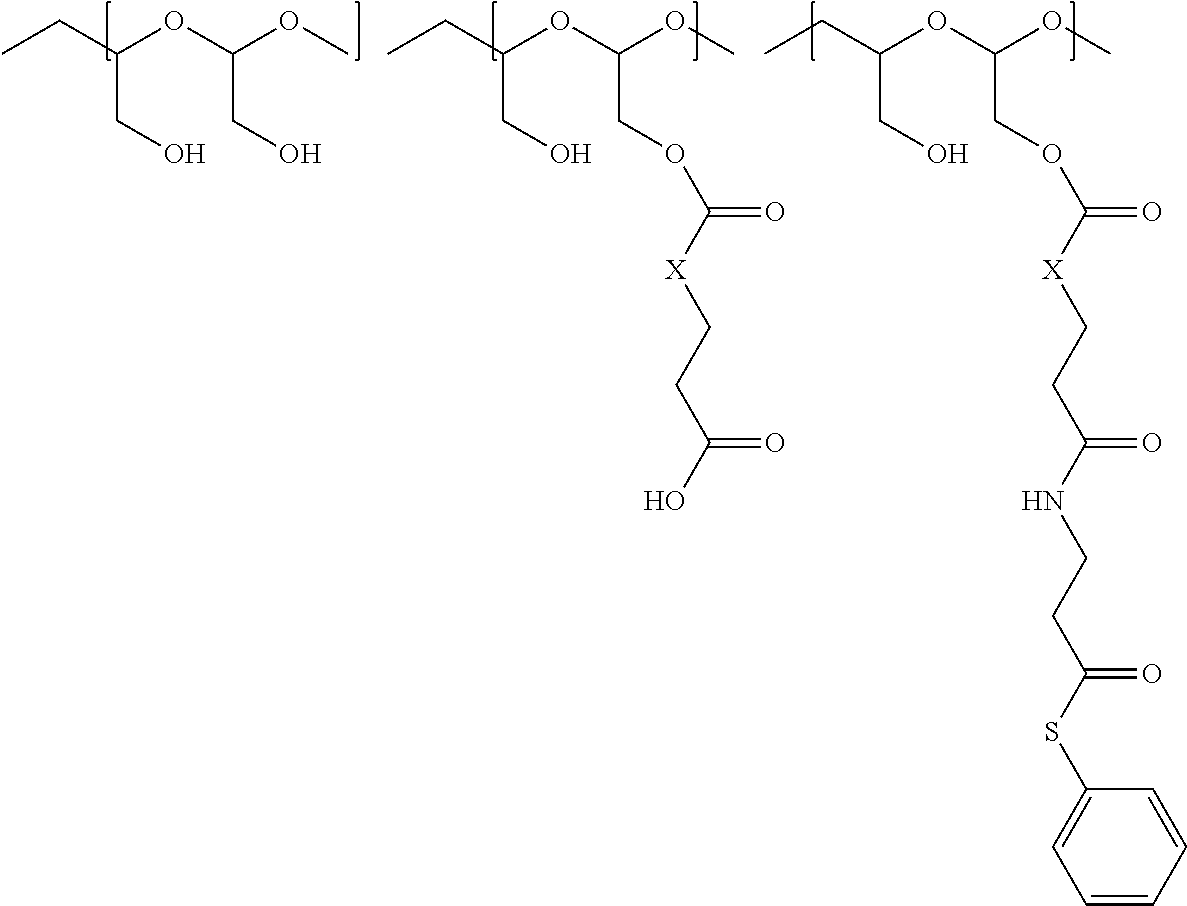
CCC(OC(OC)CO)CO.CCC(OC(OC)COC([X]CCC(=O)NCCC(=O)SC1=CC=CC=C1)=O)CO.CCC(OC(OC)COC([X]CCC(O)=O)=O)CO
